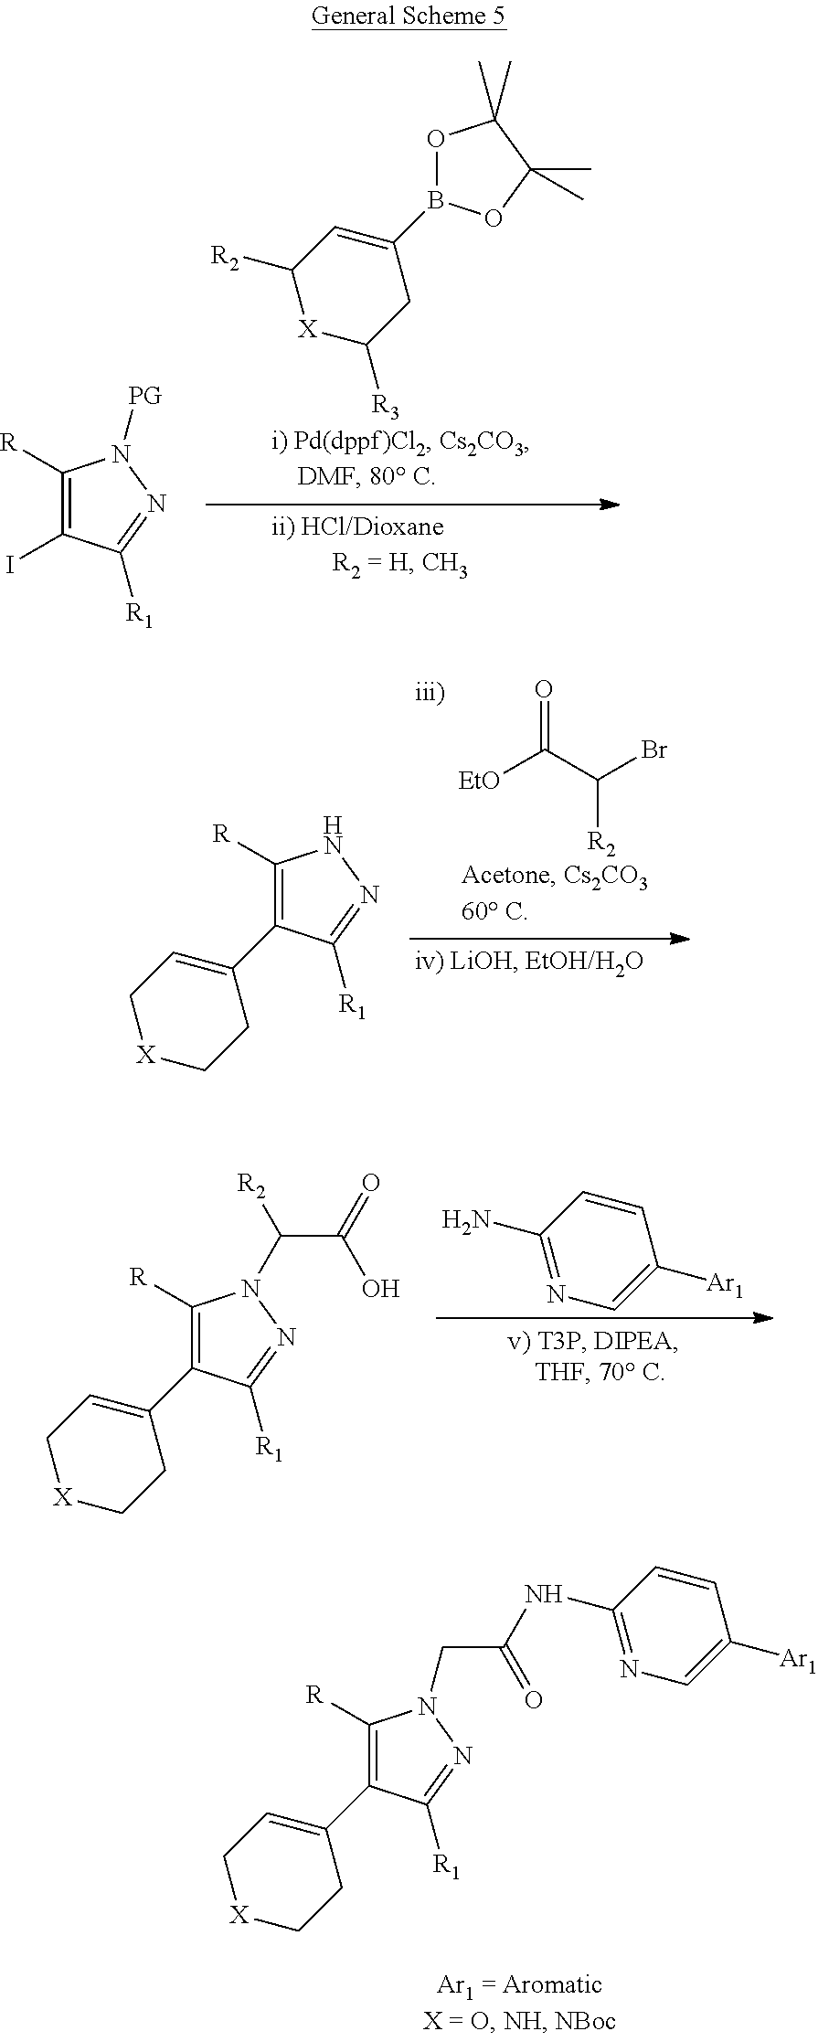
C1([R])=C(C2=CC[X]CC2)C([R1])=NN1.[EtO]C(C(Br)[R2])=O.C1([R])=C(C2=CC[X]CC2)C([R1])=NN1C([R2])C(=O)O.C1=C([Ar1])C=CC(N)=N1.C1([R])=C(C2=CC[X]CC2)C([R1])=NN1CC(=O)NC1=NC=C([Ar1])C=C1.C1([R])=C(I)C([R1])=NN1[PG].C1([R3])CC(B2OC(C)(C)C(C)(C)O2)=CC([R2])[X]1
